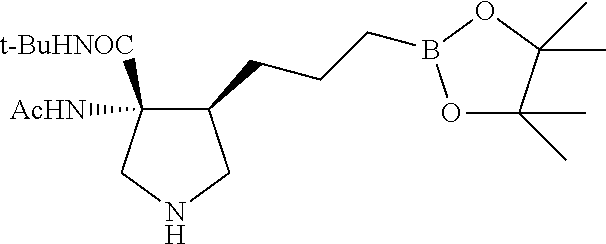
C1(CCCB2OC(C)(C)C(C)(C)O2)C([t-BuHNOC])([AcHN])CNC1
